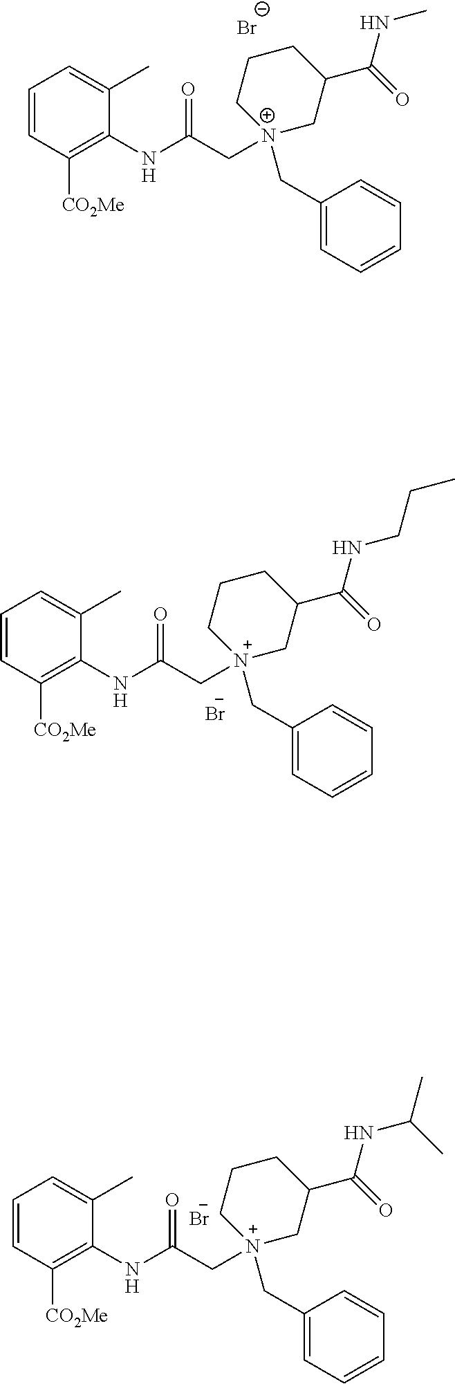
[Br-].C1=CC([CO2Me])=C(NC(C[N+]2(CC3=CC=CC=C3)CC(C(=O)NC)CCC2)=O)C(C)=C1.[Br-].C1=CC([CO2Me])=C(NC(C[N+]2(CC3=CC=CC=C3)CC(C(=O)NCCC)CCC2)=O)C(C)=C1.[Br-].C1=CC([CO2Me])=C(NC(C[N+]2(CC3=CC=CC=C3)CC(C(=O)NC(C)C)CCC2)=O)C(C)=C1
